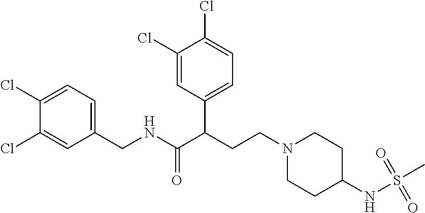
C1(CNC(C(CCN2CCC(NS(C)(=O)=O)CC2)C2=CC=C(Cl)C(Cl)=C2)=O)=CC=C(Cl)C(Cl)=C1
